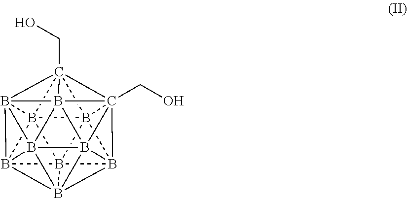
B1234B567B189B51%10B65%11B6%12%13C275(CO)C362(CO)B483B%1224B%131%11B9%1034
